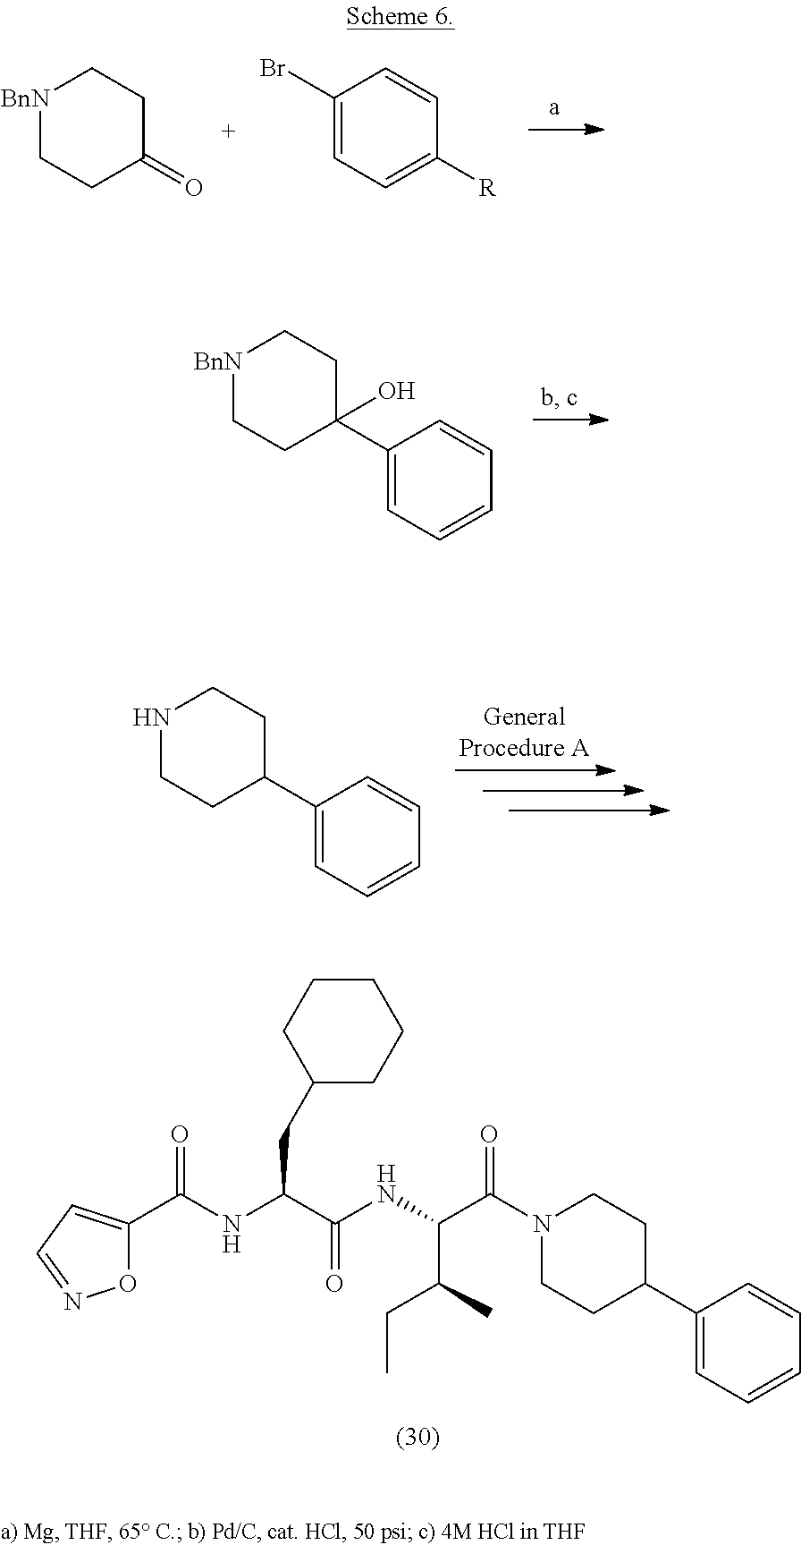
C1(C2(O)CC[BnN]CC2)=CC=CC=C1.C1(Br)=CC=C([R])C=C1.[BnN]1CCC(=O)CC1.C1(C2CCNCC2)=CC=CC=C1.N1(C(C(NC(C(NC(C2=CC=NO2)=O)CC2CCCCC2)=O)C(C)CC)=O)CCC(C2=CC=CC=C2)CC1
